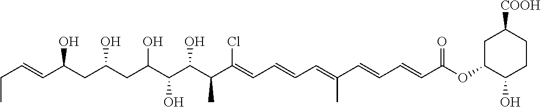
CCC=CC(CC(CC(C(C(C(C(=CC=CC=C(C=CC=CC(OC1C(O)CCC([COOH])C1)=O)C)Cl)C)O)O)O)O)O
